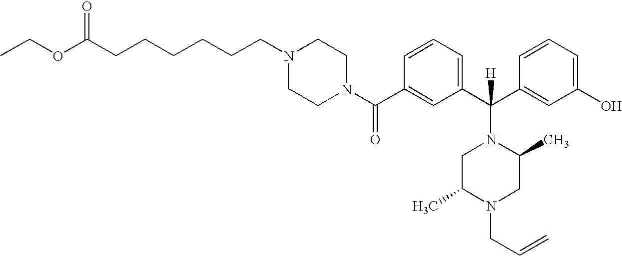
N1(C(C2=CC(C(C3=CC(O)=CC=C3)(N3CC(C)N(CC=C)CC3C)[H])=CC=C2)=O)CCN(CCCCCCC(OCC)=O)CC1
